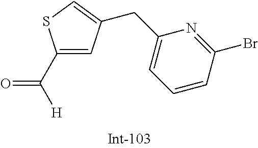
C([H])(=O)C1=CC(CC2=CC=CC(Br)=N2)=CS1
